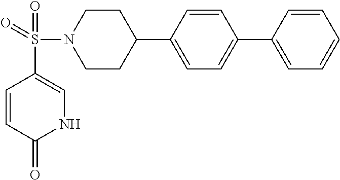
C1=CC(=O)NC=C1S(N1CCC(C2=CC=C(C3=CC=CC=C3)C=C2)CC1)(=O)=O
